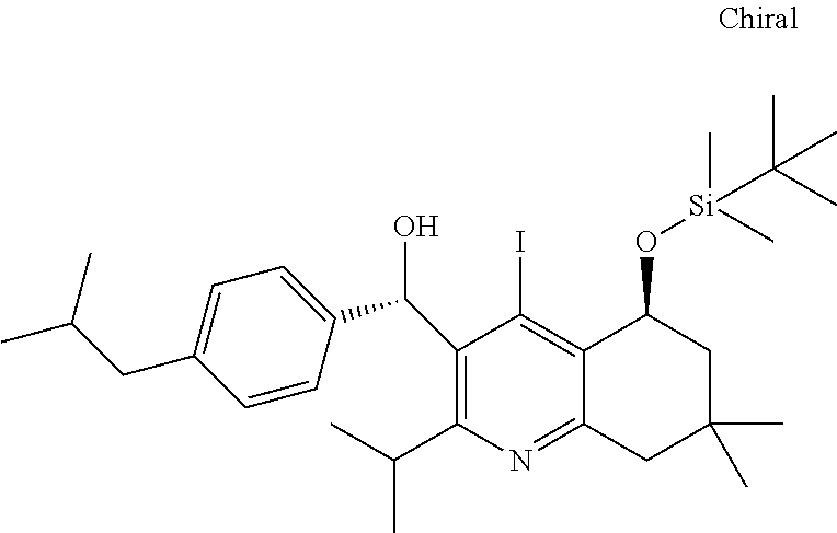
C1(C(C)C)=C(C(C2=CC=C(CC(C)C)C=C2)O)C(I)=C2C(=N1)CC(C)(C)CC2O[Si](C)(C)C(C)(C)C
